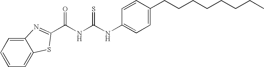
C12=CC=CC=C1SC(C(NC(NC1=CC=C(CCCCCCCC)C=C1)=S)=O)=N2
